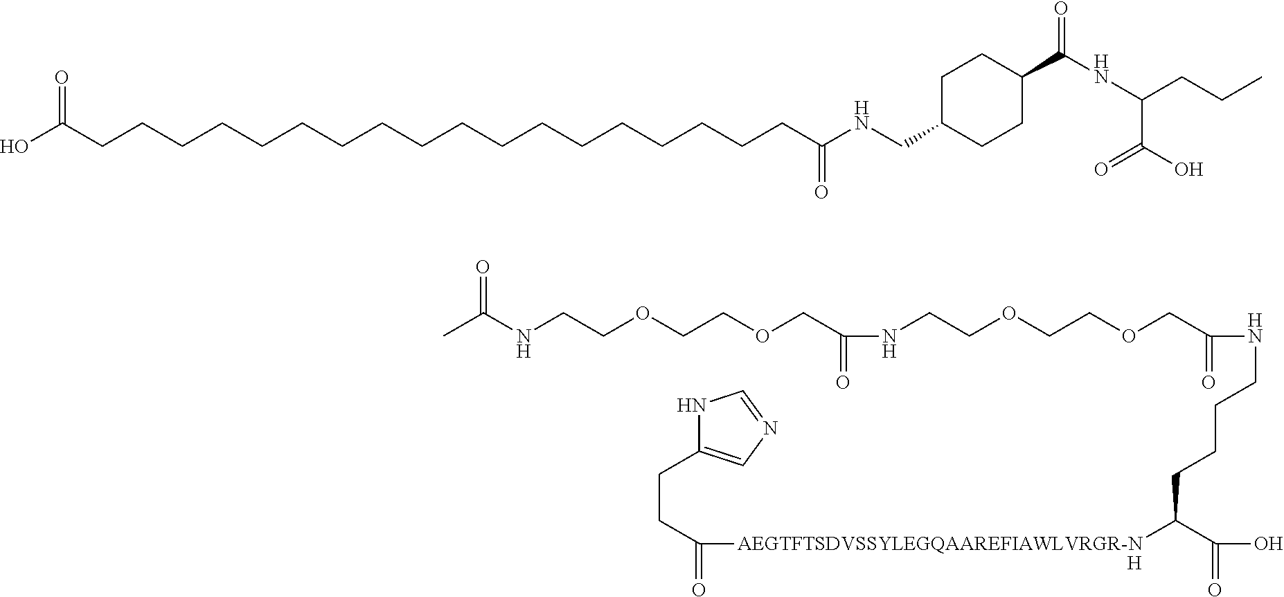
CCCC(NC(=O)C1CCC(CNC(CCCCCCCCCCCCCCCCCCC(O)=O)=O)CC1)C(O)=O.C(=O)(CCC1=CN=CN1)[AEGTFTSDVSSYLEGQAAREFIAWLVRGR-N]C(C(=O)O)CCCCNC(=O)COCCOCCNC(=O)COCCOCCNC(C)=O.[H]
